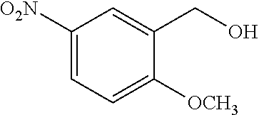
C1([O2N])=CC=C([OCH3])C(CO)=C1
